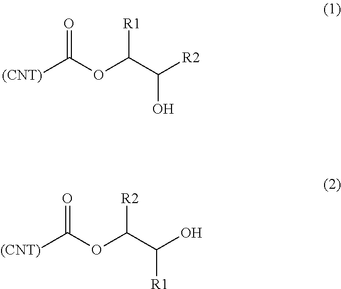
[(CNT)]C(OC(C([R2])O)[R1])=O.[(CNT)]C(OC(C(O)[R1])[R2])=O
